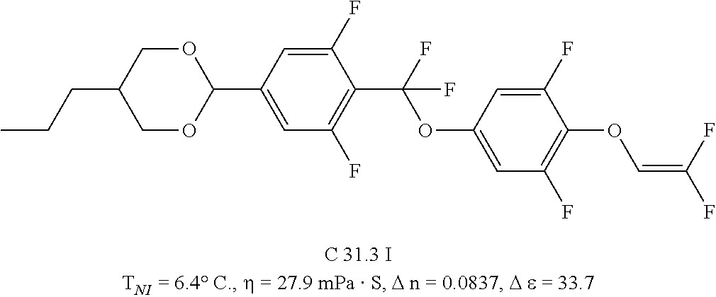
C1OC(C2=CC(F)=C(C(F)(OC3=CC(F)=C(OC=C(F)F)C(F)=C3)F)C(F)=C2)OCC1CCC
